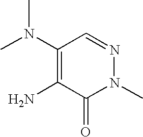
CN1N=CC(N(C)C)=C(N)C1=O
